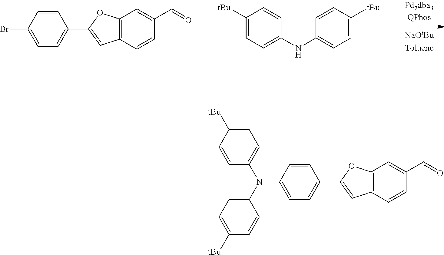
C1=CC(N(C2=CC=C([tBu])C=C2)C2=CC=C([tBu])C=C2)=CC=C1C1=CC2=C(O1)C=C(C=O)C=C2.C1([tBu])=CC=C(NC2=CC=C([tBu])C=C2)C=C1.[NaOtBuToluene].C1=CC(Br)=CC=C1C1=CC2=C(O1)C=C(C=O)C=C2
